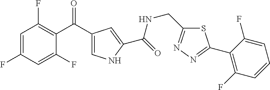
C1=C(F)C=C(F)C(C(C2=CNC(C(=O)NCC3=NN=C(C4=C(F)C=CC=C4F)S3)=C2)=O)=C1F
